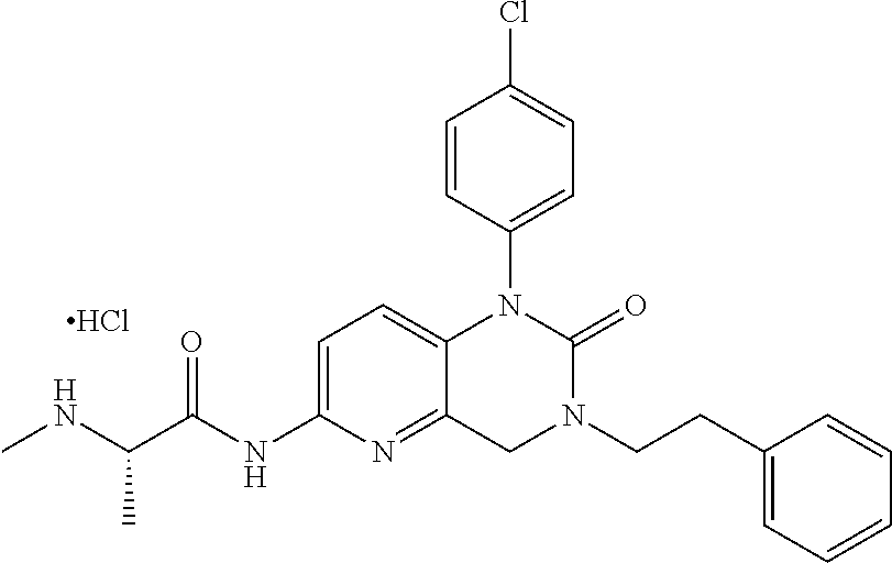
N(C(C)C(NC1=CC=C2C(=N1)CN(CCC1=CC=CC=C1)C(=O)N2C1=CC=C(Cl)C=C1)=O)C.Cl
